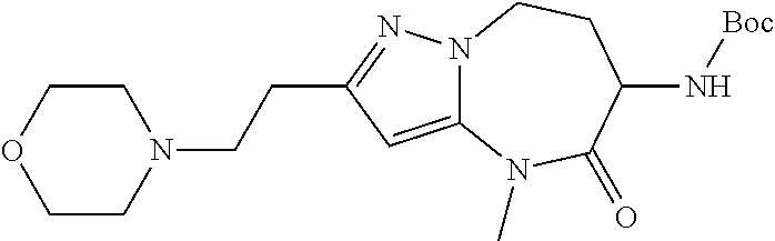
C12=CC(CCN3CCOCC3)=NN1CCC(N[Boc])C(=O)N2C
